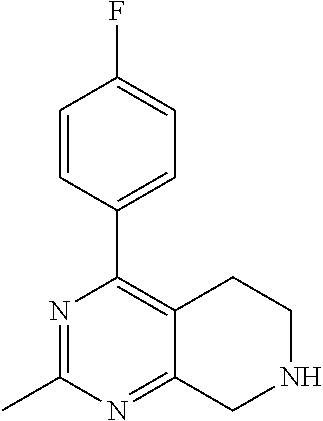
N1=C(C)N=C2C(=C1C1=CC=C(F)C=C1)CCNC2
